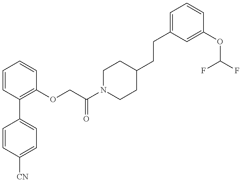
C1=CC([CN])=CC=C1C1=C(OCC(N2CCC(CCC3=CC=CC(OC(F)F)=C3)CC2)=O)C=CC=C1
